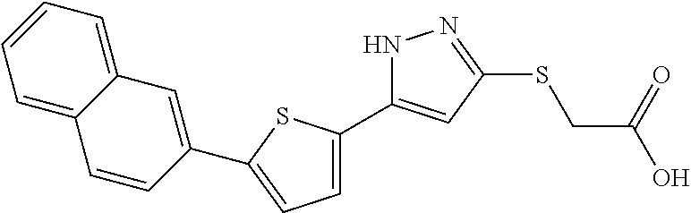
C1(C2=CC=C(C3=CC4=CC=CC=C4C=C3)S2)=CC(SCC(O)=O)=NN1
